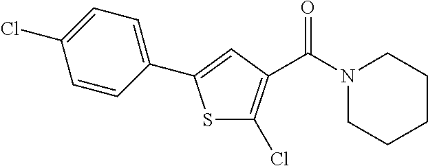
S1C(Cl)=C(C(N2CCCCC2)=O)C=C1C1=CC=C(Cl)C=C1
